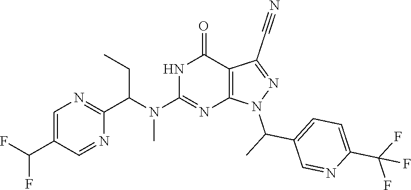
C1=C(C(F)F)C=NC(C(N(C2=NC3=C(C(=O)N2)C(C#N)=NN3C(C)C2=CC=C(C(F)(F)F)N=C2)C)CC)=N1
